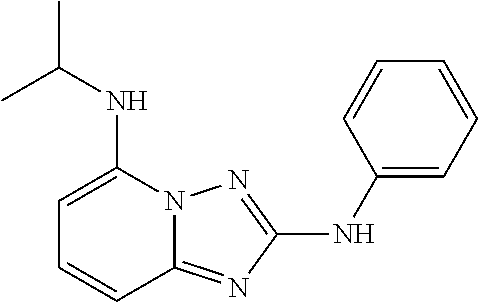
CC(NC1=CC=CC2=NC(NC3=CC=CC=C3)=NN12)C
